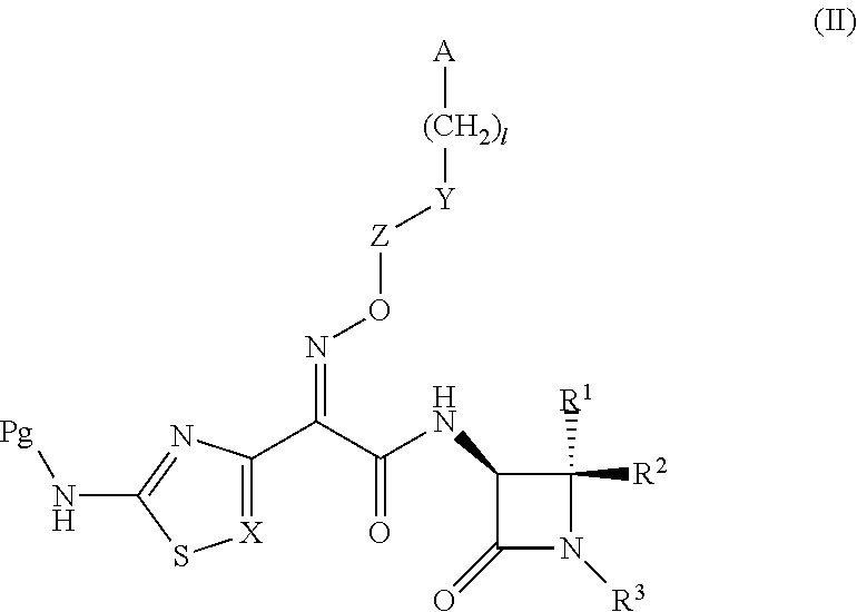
[X]1=C(C(C(NC2C(=O)N([R3])C2([R1])[R2])=O)=NO[Z][Y][(CH2)l][A])N=C(N[Pg])S1
